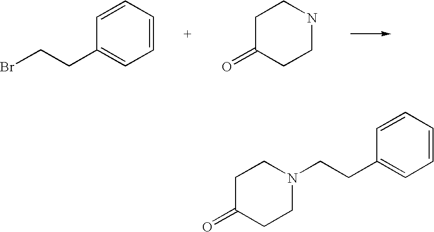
C1=CC=CC(CCBr)=C1.C1NCCC(=O)C1.C1=CC=CC(CCN2CCC(=O)CC2)=C1
